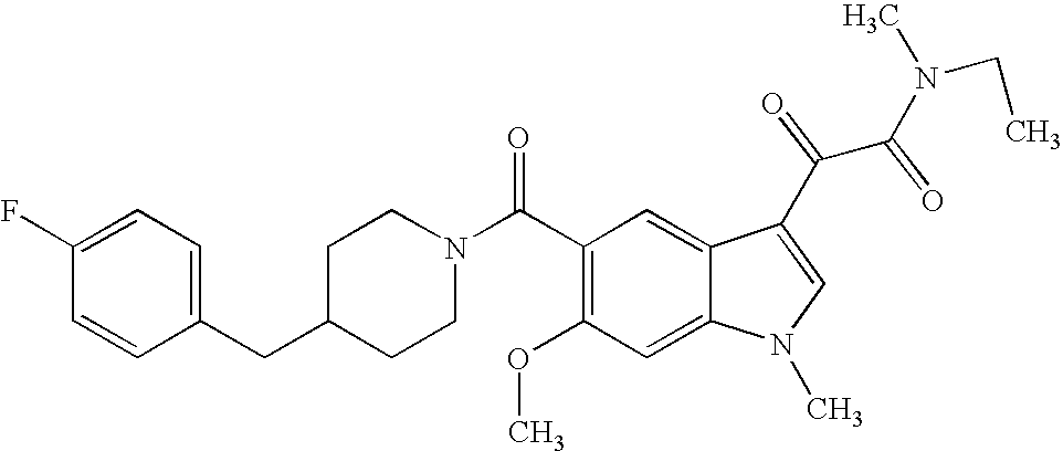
C1(F)=CC=C(CC2CCN(C(C3=C(OC)C=C4C(=C3)C(C(C(N(CC)C)=O)=O)=CN4C)=O)CC2)C=C1
